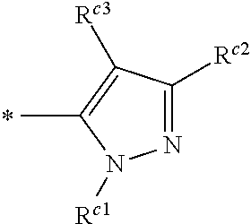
N1=C([Rc2])C([Rc3])=C(C)N1[Rc1]
